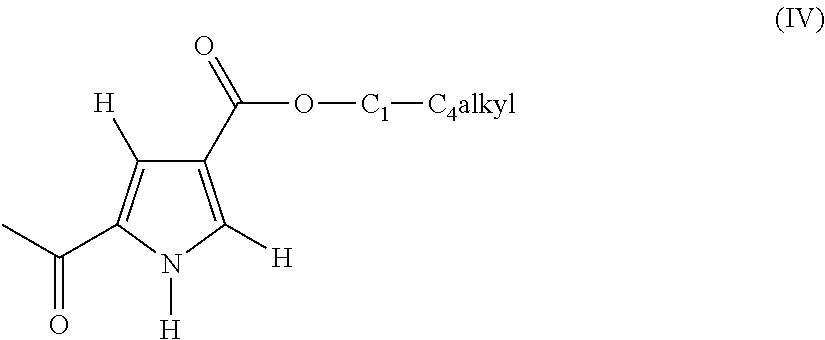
C1(C(=O)O[C1][C4alkyl])=C([H])N([H])C(C(C)=O)=C1[H]
